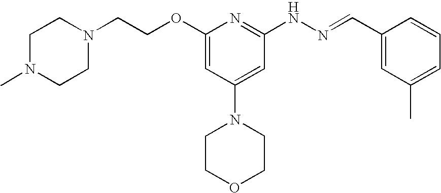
N1(CCOC2=CC(N3CCOCC3)=CC(NN=CC3=CC(C)=CC=C3)=N2)CCN(C)CC1
